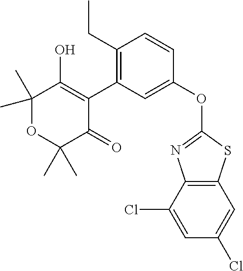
C1(C)(C)OC(C)(C)C(=O)C(C2=C(CC)C=CC(OC3=NC4=C(S3)C=C(Cl)C=C4Cl)=C2)=C1O
